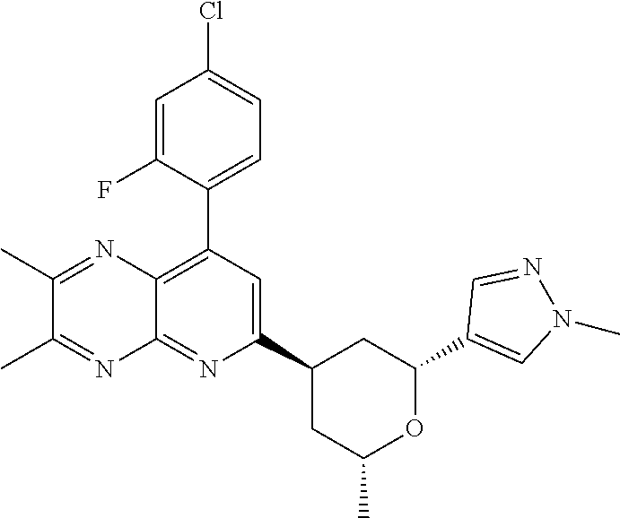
C1(C2=C3C(=NC(C4CC(C)OC(C5=CN(C)N=C5)C4)=C2)N=C(C)C(C)=N3)=CC=C(Cl)C=C1F
